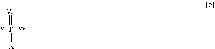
[W]=P[X]
